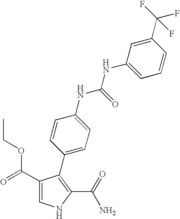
C1(C(=O)OCC)=CNC(C(=O)N)=C1C1=CC=C(NC(NC2=CC=CC(C(F)(F)F)=C2)=O)C=C1
